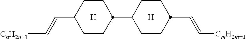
C1CC(C=C[CnH2n+1])CCC1C1CCC(C=C[CmH2m+1])CC1.[H].[H]
